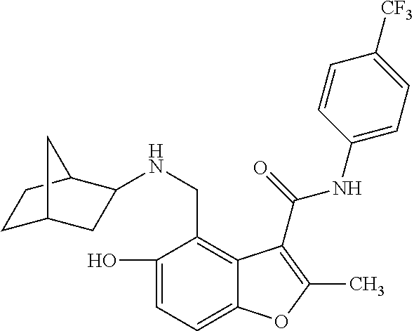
C1(O)=CC=C2C(=C1CNC1CC3CCC1C3)C(C(=O)NC1=CC=C([CF3])C=C1)=C(C)O2
